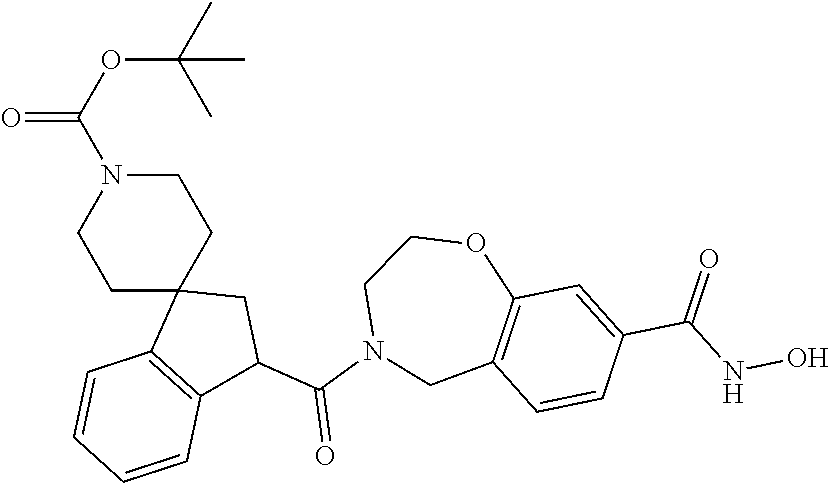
C1C2(CCN(C(OC(C)(C)C)=O)C1)C1=C(C(C(=O)N3CC4=C(OCC3)C=C(C(=O)NO)C=C4)C2)C=CC=C1
